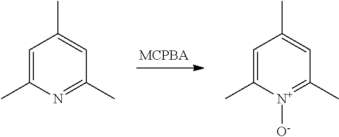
C1=C(C)N=C(C)C=C1C.C1=C(C)[N+]([O-])=C(C)C=C1C
